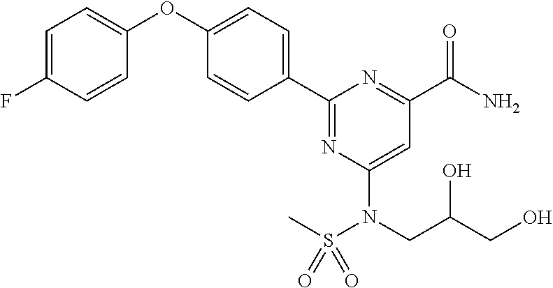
C1=C(F)C=CC(OC2=CC=C(C3=NC(N(CC(O)CO)S(C)(=O)=O)=CC(C(N)=O)=N3)C=C2)=C1
